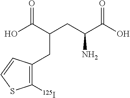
C(CC(C(O)=O)N)(C(O)=O)CC1=C([125I])SC=C1
